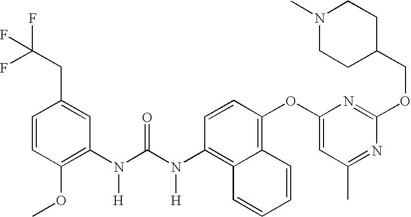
C1=CC(OC)=C(N(C(N(C2=C3C(=C(OC4=CC(C)=NC(OCC5CCN(C)CC5)=N4)C=C2)C=CC=C3)[H])=O)[H])C=C1CC(F)(F)F
